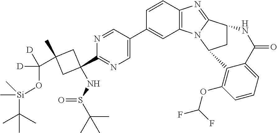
N1=CC(C2=CC3=C(C=C2)N=C2N3C3CC2NC(=O)C2=CC=CC(OC(F)F)=C32)=CN=C1C1(NS(C(C)(C)C)=O)CC(C)(C([D])([D])O[Si](C)(C(C)(C)C)C)C1
